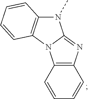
C12=C(C=CC=C1)N=C1N2C2=C(N1C)C=CC=C2
